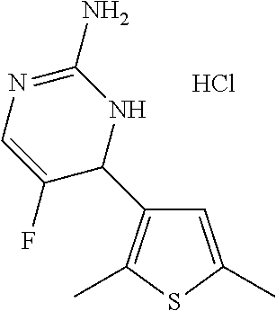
C1=C(C)SC(C)=C1C1NC(N)=NC=C1F.Cl
